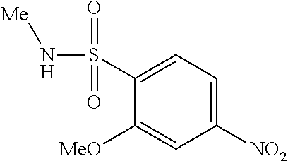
C1([NO2])=CC=C(S(N[Me])(=O)=O)C([MeO])=C1
